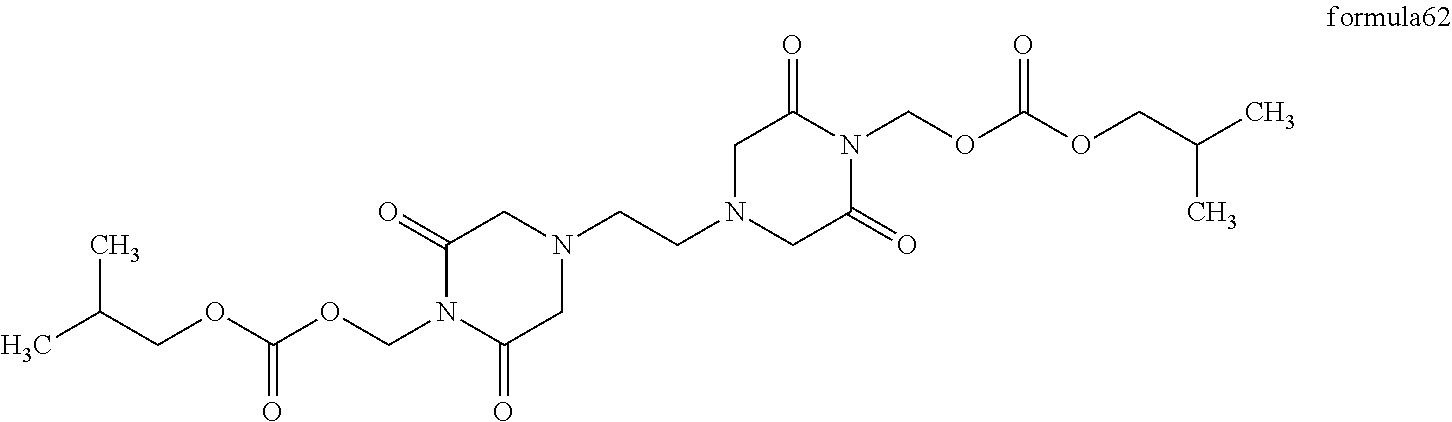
C1(=O)N(COC(OCC(C)C)=O)C(=O)CN(CCN2CC(=O)N(COC(OCC(C)C)=O)C(=O)C2)C1
